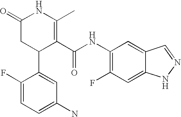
C1(F)=CC=C(N)C=C1C1C(C(NC2=C(F)C=C3C(=C2)C=NN3)=O)=C(C)NC(=O)C1
